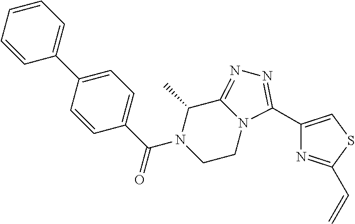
C1(C2=CC=CC=C2)=CC=C(C(N2CCN3C(=NN=C3C3=CSC(C=C)=N3)C2C)=O)C=C1
